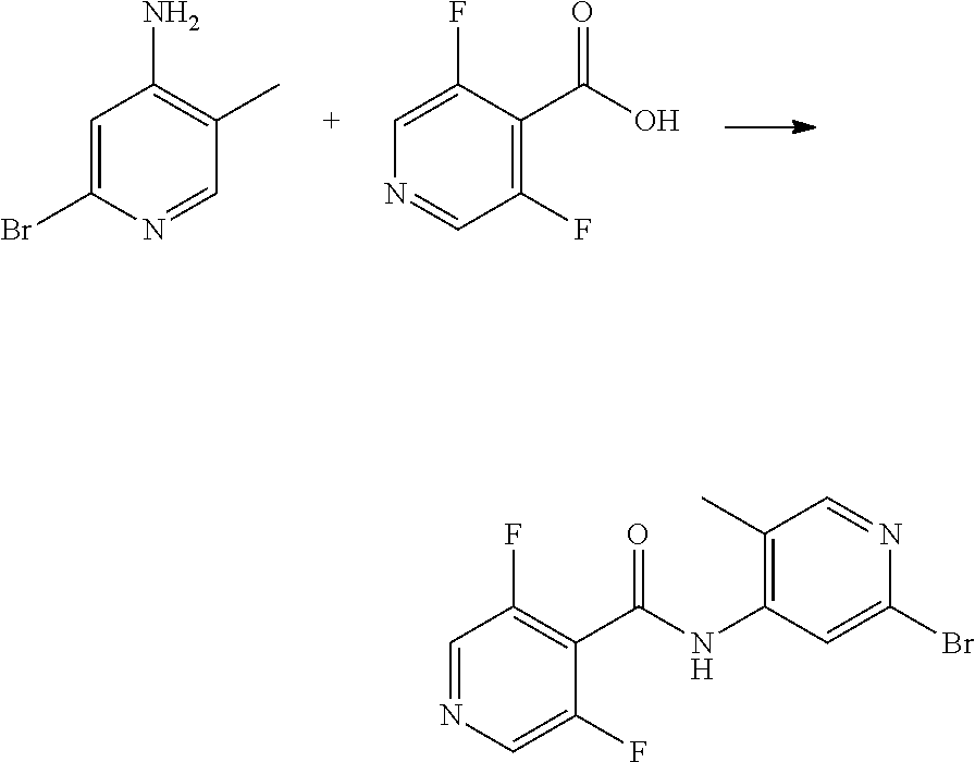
C1=C(Br)N=CC(C)=C1N.C1=C(F)C(C(=O)O)=C(F)C=N1.C1=NC=C(F)C(C(=O)NC2=C(C)C=NC(Br)=C2)=C1F
